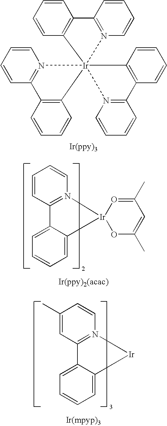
C1=CC2=N(C=C1)[Ir]13(C4=C2C=CC=C4)(N2=C(C=CC=C2)C2=C1C=CC=C2)C1=C(C=CC=C1)C1=N3C=CC=C1.C1=CC2=N(C=C1)[Ir]1(C3=CC=CC=C23)OC(C)=CC(C)=O1.C1(C)=CC2=N(C=C1)[Ir]C1=CC=CC=C21
